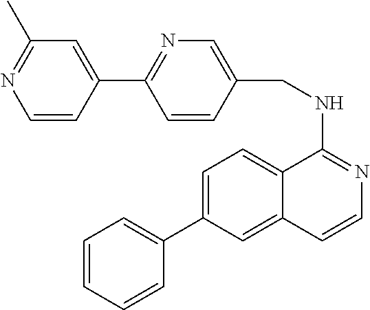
C1=C(C2=CC=CC=C2)C=C2C(=C1)C(NCC1=CN=C(C3=CC(C)=NC=C3)C=C1)=NC=C2
